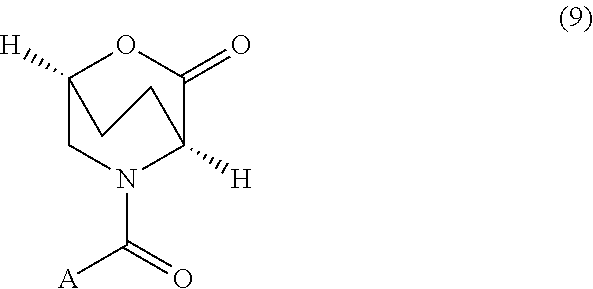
C12([H])CN(C(=O)[A])C([H])(C(=O)O1)CC2
